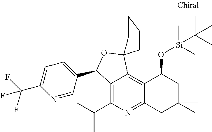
C12=C(C(C)C)N=C3C(=C1C1(OC2C2=CC=C(C(F)(F)F)N=C2)CCCC1)C(O[Si](C)(C)C(C)(C)C)CC(C)(C)C3
